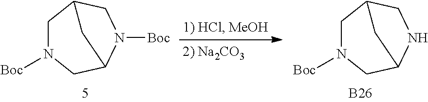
C1N([Boc])CC2N([Boc])CC1C2.C1N([Boc])CC2NCC1C2.[B26]
